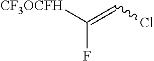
FC(=CCl)[CF3OCFH]
